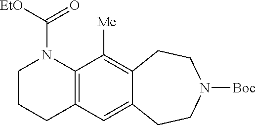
C1CCC2=C(C([Me])=C3C(=C2)CCN([Boc])CC3)N1C(=O)[EtO]
